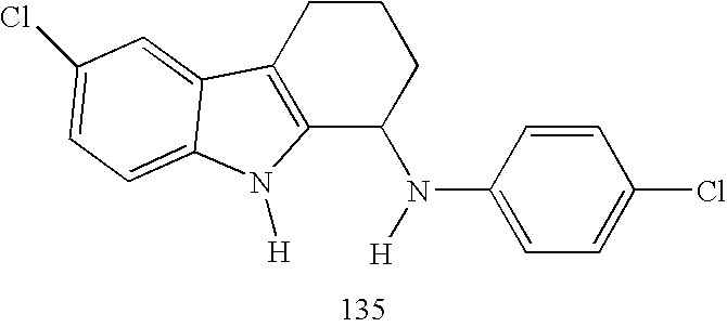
C12=C(CCCC1N(C1=CC=C(Cl)C=C1)[H])C1=CC(Cl)=CC=C1N2[H]
